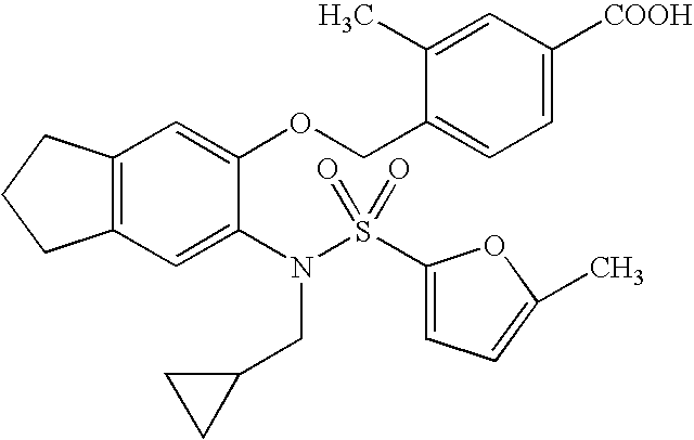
C12=C(C=C(N(S(=O)(=O)C3=CC=C(C)O3)CC3CC3)C(OCC3=CC=C([COOH])C=C3C)=C1)CCC2
